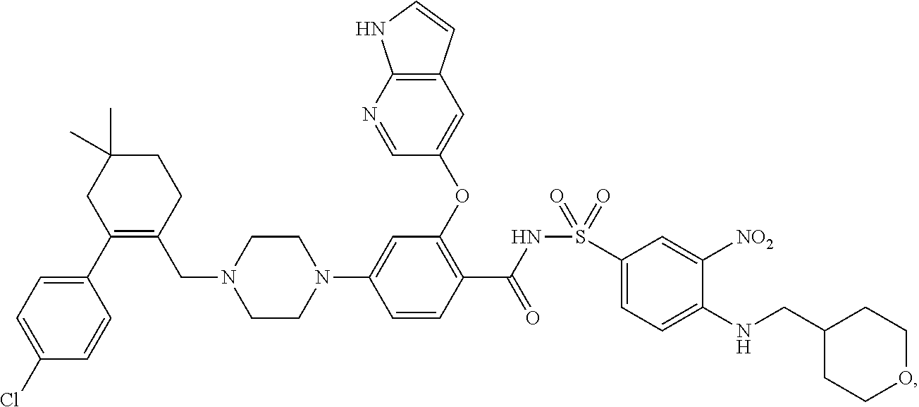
C1=CC(Cl)=CC=C1C1=C(CN2CCN(C3=CC(OC4=CC5=C(N=C4)NC=C5)=C(C(NS(C4=CC=C(NCC5CCOCC5)C([NO2])=C4)(=O)=O)=O)C=C3)CC2)CCC(C)(C)C1
